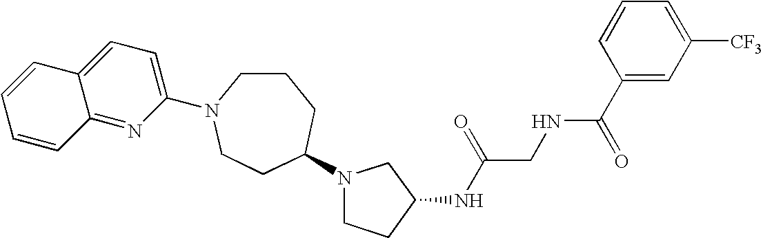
C12=NC(N3CCCC(N4CCC(NC(CNC(C5=CC([CF3])=CC=C5)=O)=O)C4)CC3)=CC=C1C=CC=C2
